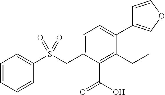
C1(S(CC2=CC=C(C3=COC=C3)C(CC)=C2C(O)=O)(=O)=O)=CC=CC=C1
